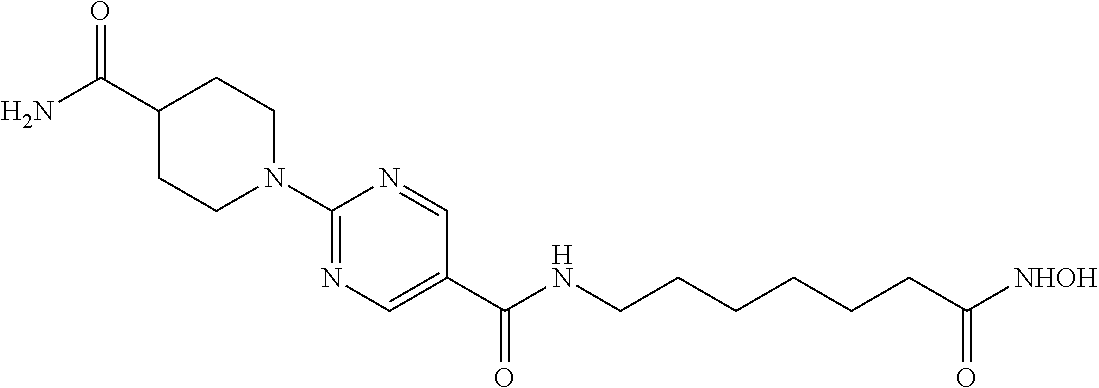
C1(N2CCC(C(N)=O)CC2)=NC=C(C(=O)NCCCCCCC([NHOH])=O)C=N1
